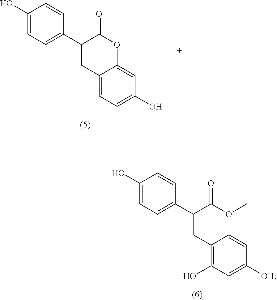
C1(O)=CC=C(C(CC2=C(O)C=C([OH])C=C2)C(OC)=O)C=C1.C1(O)=CC=C(C2CC3=CC=C(O)C=C3OC2=O)C=C1
